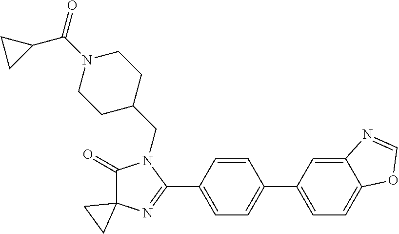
C1(=O)C2(N=C(C3=CC=C(C4=CC=C5C(=C4)N=CO5)C=C3)N1CC1CCN(C(=O)C3CC3)CC1)CC2
